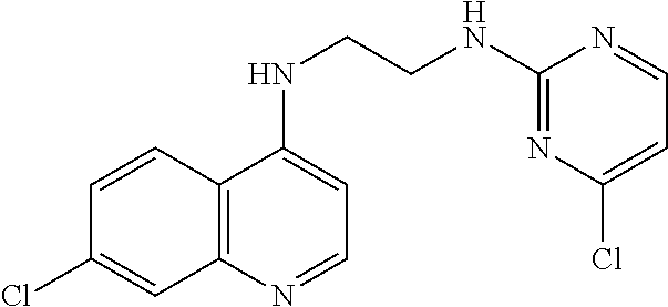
C1=CC2=C(C=C1Cl)N=CC=C2NCCNC1=NC(Cl)=CC=N1
